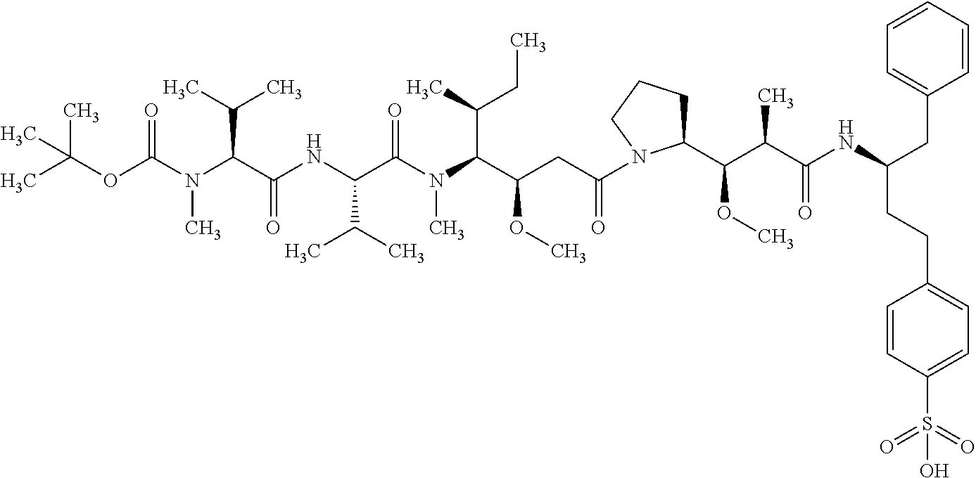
CC(OC(N(C(C(NC(C(C)C)C(=O)N(C)C(C(C)CC)C(OC)CC(=O)N1C(C(OC)C(C)C(=O)NC(CCC2=CC=C(S(=O)(=O)O)C=C2)CC2=CC=CC=C2)CCC1)=O)C(C)C)C)=O)(C)C
